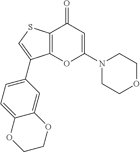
C12=C(SC=C1C1=CC=C3C(=C1)OCCO3)C(=O)C=C(N1CCOCC1)O2
